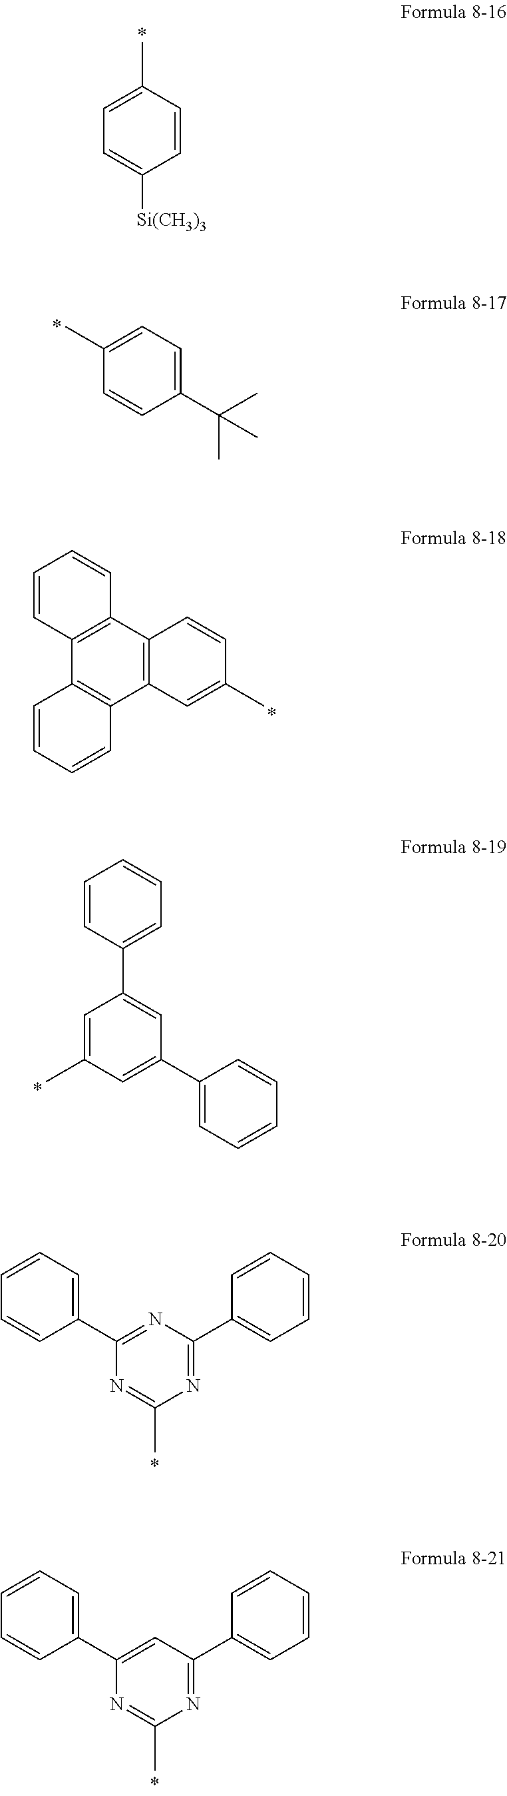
C1=C(C)C=CC([Si(CH3)3])=C1.C1(C)=CC=C(C(C)(C)C)C=C1.C12=C(C3=C(C4=C1C=CC=C4)C=CC=C3)C=CC(C)=C2.C1=C(C)C=C(C2=CC=CC=C2)C=C1C1=CC=CC=C1.C1(C2=CC=CC=C2)=NC(C2=CC=CC=C2)=NC(C)=N1.C1(C2=CC=CC=C2)=CC(C2=CC=CC=C2)=NC(C)=N1
